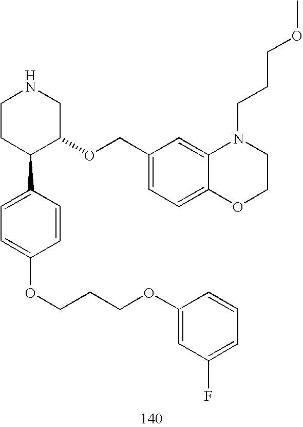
C1CC(C2=CC=C(OCCCOC3=CC(F)=CC=C3)C=C2)C(OCC2=CC=C3C(=C2)N(CCCOC)CCO3)CN1
